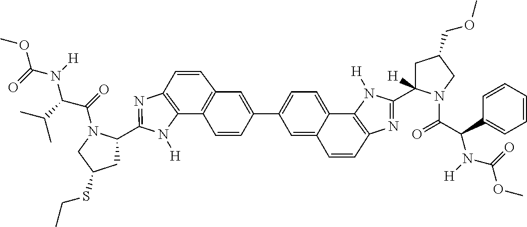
C12=C(N([H])C(C3CC(SCC)CN3C(=O)C(C(C)C)N(C(=O)OC)[H])=N1)C1=C(C=C(C3=CC=C4C5=C(N=C(C6([H])CC(COC)CN6C(=O)C(C6=CC=CC=C6)N([H])C(=O)OC)N5[H])C=CC4=C3)C=C1)C=C2
